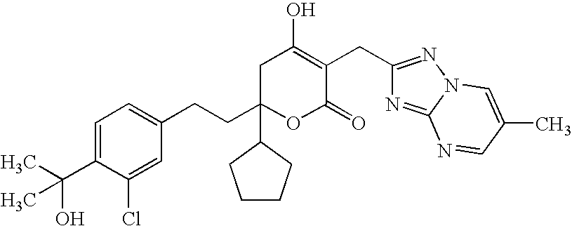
C1=C(C(C)(C)O)C(Cl)=CC(CCC2(C3CCCC3)OC(=O)C(CC3=NN4C(=N3)N=CC(C)=C4)=C(O)C2)=C1
